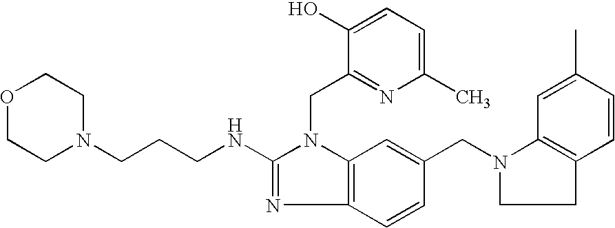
O1CCN(CCCNC2=NC3=C(N2CC2=NC(C)=CC=C2O)C=C(CN2C4=C(CC2)C=CC(C)=C4)C=C3)CC1
